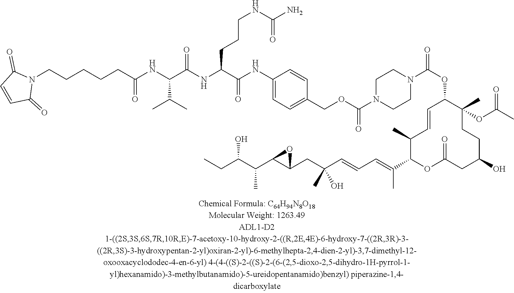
C1(COC(N2CCN(C(OC3C(C)(OC(C)=O)CCC(O)CC(=O)OC(C(=CC=CC(CC4C(C(C(CC)O)C)O4)(C)O)C)C(C)C=C3)=O)CC2)=O)=CC=C(NC(C(NC(C(NC(CCCCCN2C(=O)C=CC2=O)=O)C(C)C)=O)CCCNC(N)=O)=O)C=C1
